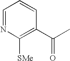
C1=NC([SMe])=C(C(C)=O)C=C1
